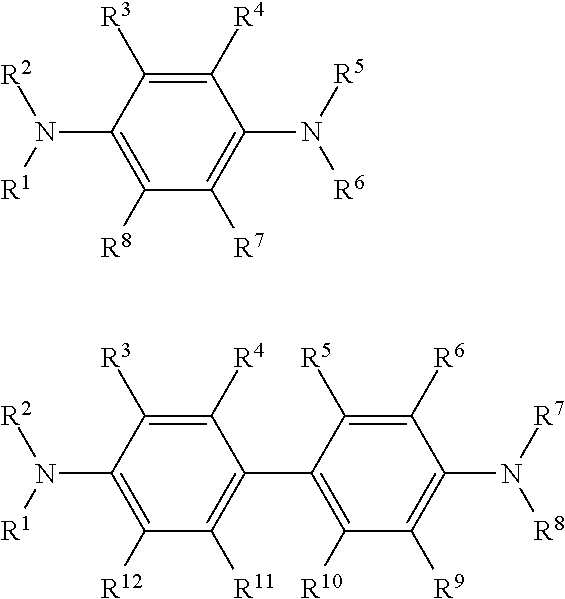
C1([R4])=C([R3])C(N([R2])[R1])=C([R8])C([R7])=C1N([R5])[R6].C1([R4])=C([R3])C(N([R2])[R1])=C([R12])C([R11])=C1C1=C([R10])C([R9])=C(N([R7])[R8])C([R6])=C1[R5]
